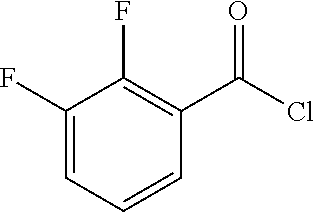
C1(F)=CC=CC(C(Cl)=O)=C1F
